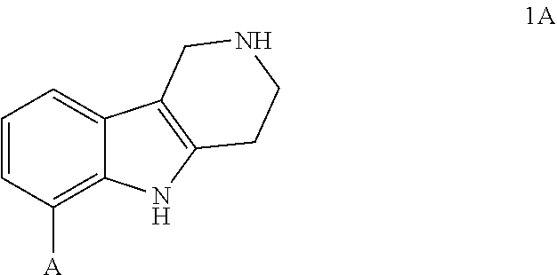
C1=CC([A])=C2C(=C1)C1=C(N2)CCNC1
